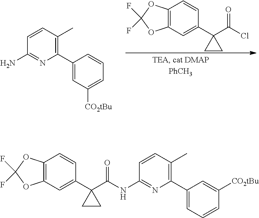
C12=C(C=C(C3(C(=O)Cl)CC3)C=C1)OC(F)(F)O2.C1=CC(N)=NC(C2=CC([CO2tBu])=CC=C2)=C1C.C12=C(C=C(C3(C(NC4=NC(C5=CC=CC([CO2tBu])=C5)=C(C)C=C4)=O)CC3)C=C1)OC(F)(F)O2
